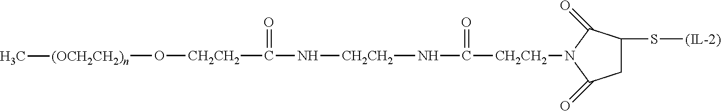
[CH2CH2](N1C(=O)CC(S[(IL-2)])C1=O)C(N[CH2CH2]NC([CH2CH2]O[(OCH2CH2)n]C)=O)=O
